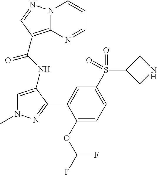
C1=C(NC(=O)C2=C3N(C=CC=N3)N=C2)C(C2=CC(S(C3CNC3)(=O)=O)=CC=C2OC(F)F)=NN1C
